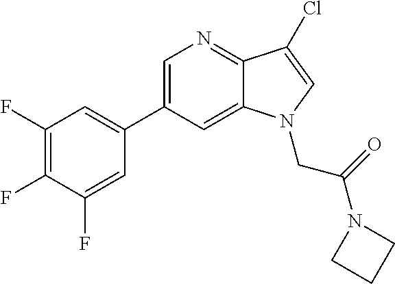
C1=C(C2=CC(F)=C(F)C(F)=C2)C=C2C(=N1)C(Cl)=CN2CC(N1CCC1)=O
